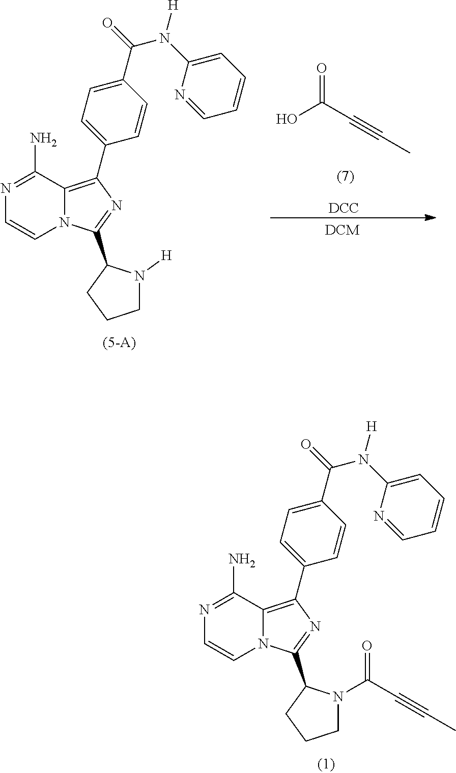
N1=C(N)C2=C(C3=CC=C(C(=O)N(C4=CC=CC=N4)[H])C=C3)N=C(C3CCCN3C(C#CC)=O)N2C=C1.N1=C(N)C2=C(C3=CC=C(C(=O)N(C4=CC=CC=N4)[H])C=C3)N=C(C3CCCN3[H])N2C=C1.O=C(C#CC)O.[DCC]
